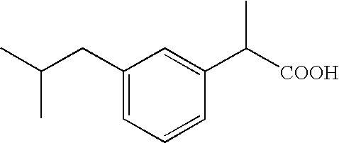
C1(CC(C)C)=CC=CC(C([COOH])C)=C1
